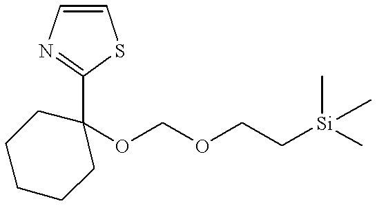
C1(C2(OCOCC[Si](C)(C)C)CCCCC2)=NC=CS1
